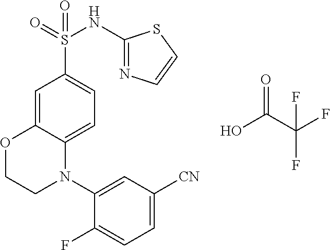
C1=C2C(=CC=C1S(=O)(NC1=NC=CS1)=O)N(C1=CC([CN])=CC=C1F)CCO2.O=C(O)C(F)(F)F
